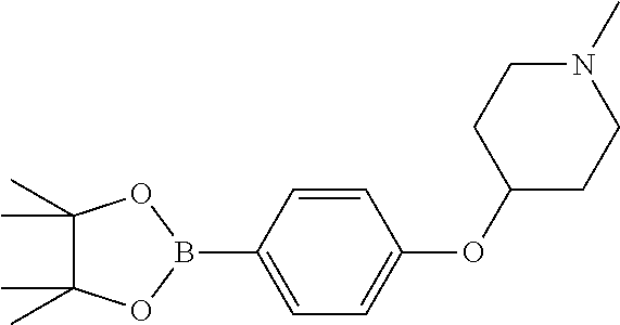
C1=CC(B2OC(C)(C)C(C)(C)O2)=CC=C1OC1CCN(C)CC1
